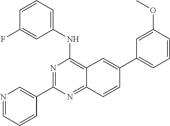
C12=C(NC3=CC=CC(F)=C3)N=C(C3=CN=CC=C3)N=C1C=CC(C1=CC=CC(OC)=C1)=C2
